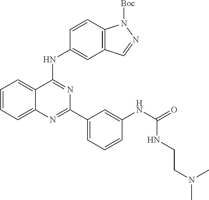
C1=CC=C2C(=C1)C(NC1=CC3=C(C=C1)N([Boc])N=C3)=NC(C1=CC=CC(NC(=O)NCCN(C)C)=C1)=N2
